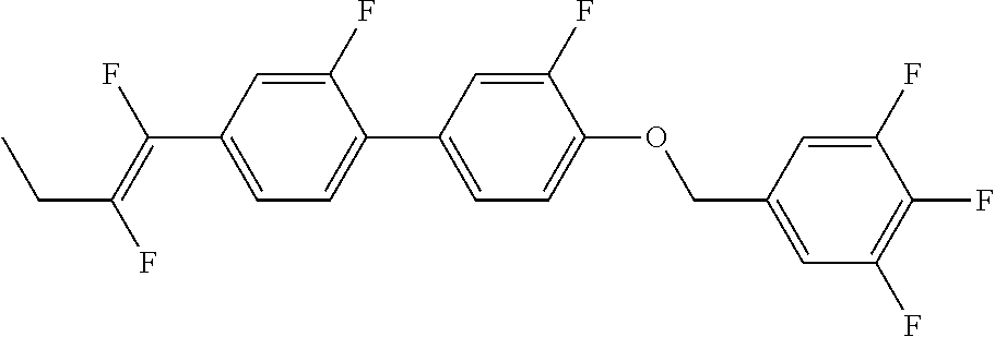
C(C1=CC=C(C2=CC=C(OCC3=CC(F)=C(F)C(F)=C3)C(F)=C2)C(F)=C1)(=C(F)CC)F
